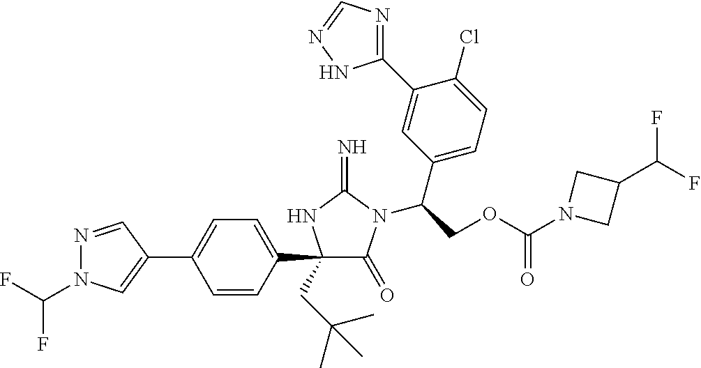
N1=CC(C2=CC=C(C3(CC(C)(C)C)C(=O)N(C(COC(N4CC(C(F)F)C4)=O)C4=CC=C(Cl)C(C5=NC=NN5)=C4)C(=N)N3)C=C2)=CN1C(F)F
